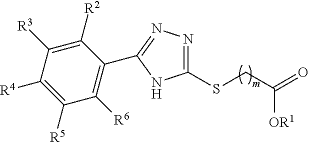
[R3]C1=C([R2])C(C2=NN=C(SCC(=O)[OR1])N2)=C([R6])C([R5])=C1[R4]
